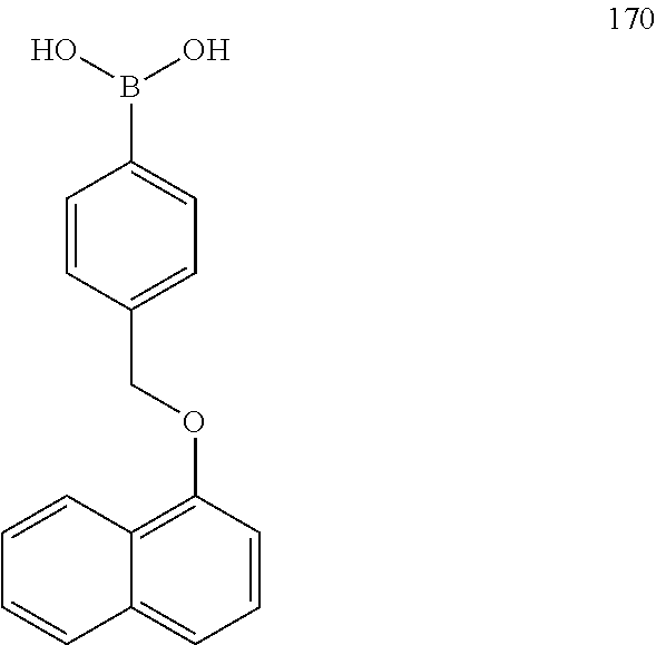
O(CC1=CC=C(B(O)O)C=C1)C1=C2C=CC=CC2=CC=C1
